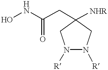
ONC(CC1([NHR])CN([R])N([R])C1)=O
